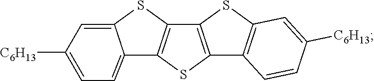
C12=C(SC3=C1SC1=CC([C6H13])=CC=C31)C1=C(S2)C=C([C6H13])C=C1
